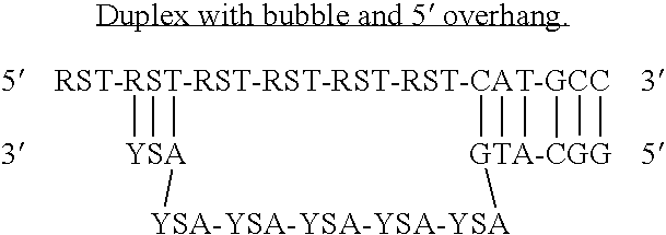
[RST-RST-RST-RST-RST-RST-CAT-GCC]1[YSA][YSA-YSA-YSA-YSA-YSA][GTA-CGG]1
